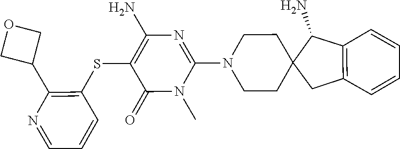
N1(C)C(N2CCC3(C(N)C4=C(C=CC=C4)C3)CC2)=NC(N)=C(SC2=C(C3COC3)N=CC=C2)C1=O
